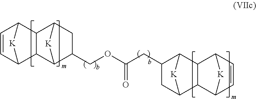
C12C=CC([K]1)C1C3CC(COC(CC4CC5[K]C4C4C5C5C=CC4[K]5)=O)C(C21)[K]3
